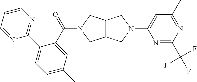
C1(C(=O)N2CC3C(CN(C4=CC(C)=NC(C(F)(F)F)=N4)C3)C2)=CC(C)=CC=C1C1=NC=CC=N1
